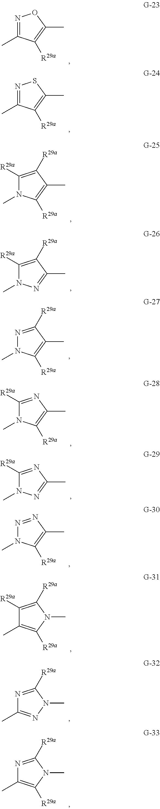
N1=C(C)C([R29a])=C(C)O1.N1=C(C)C([R29a])=C(C)S1.C1([R29a])=C([R29a])C(C)=C([R29a])N1C.C1([R29a])=C([R29a])C(C)=NN1C.N1=C([R29a])C(C)=C([R29a])N1C.C1([R29a])=NC(C)=C([R29a])N1C.C1([R29a])=NC(C)=NN1C.N1=NC(C)=C([R29a])N1C.C1([R29a])=C([R29a])N(C)C([R29a])=C1C.N1=C([R29a])N(C)N=C1C.N1=C([R29a])N(C)C([R29a])=C1C
